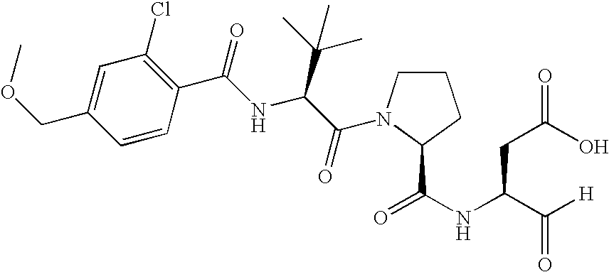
C1=C(COC)C=CC(C(NC(C(=O)N2CCCC2C(NC(C([H])=O)CC(O)=O)=O)C(C)(C)C)=O)=C1Cl
